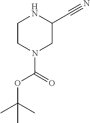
C1CN(C(=O)OC(C)(C)C)CC(C#N)N1
